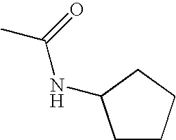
C(NC1CCCC1)(=O)C
